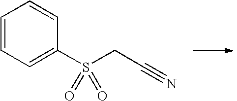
C1=CC=C(S(CC#N)(=O)=O)C=C1
